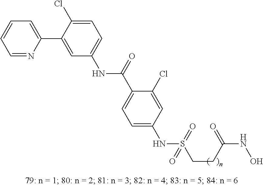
C1(C2=CC=CC=N2)=CC(NC(C2=CC=C(NS(CCC(=O)NO)(=O)=O)C=C2Cl)=O)=CC=C1Cl
